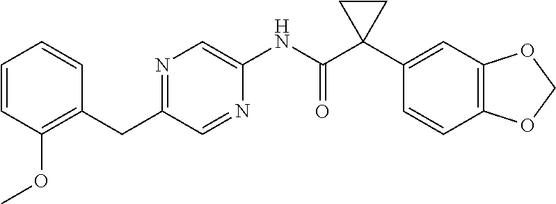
C1=CC(OC)=C(CC2=NC=C(NC(C3(C4=CC5=C(C=C4)OCO5)CC3)=O)N=C2)C=C1
